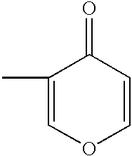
C1(C)=COC=CC1=O
